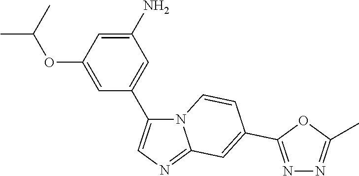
N12C(C3=CC(N)=CC(OC(C)C)=C3)=CN=C1C=C(C1=NN=C(C)O1)C=C2
